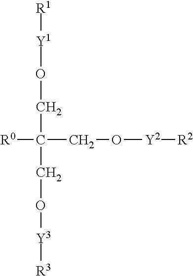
[R1][Y1]OCC(CO[Y3][R3])(CO[Y2][R2])[R0]
